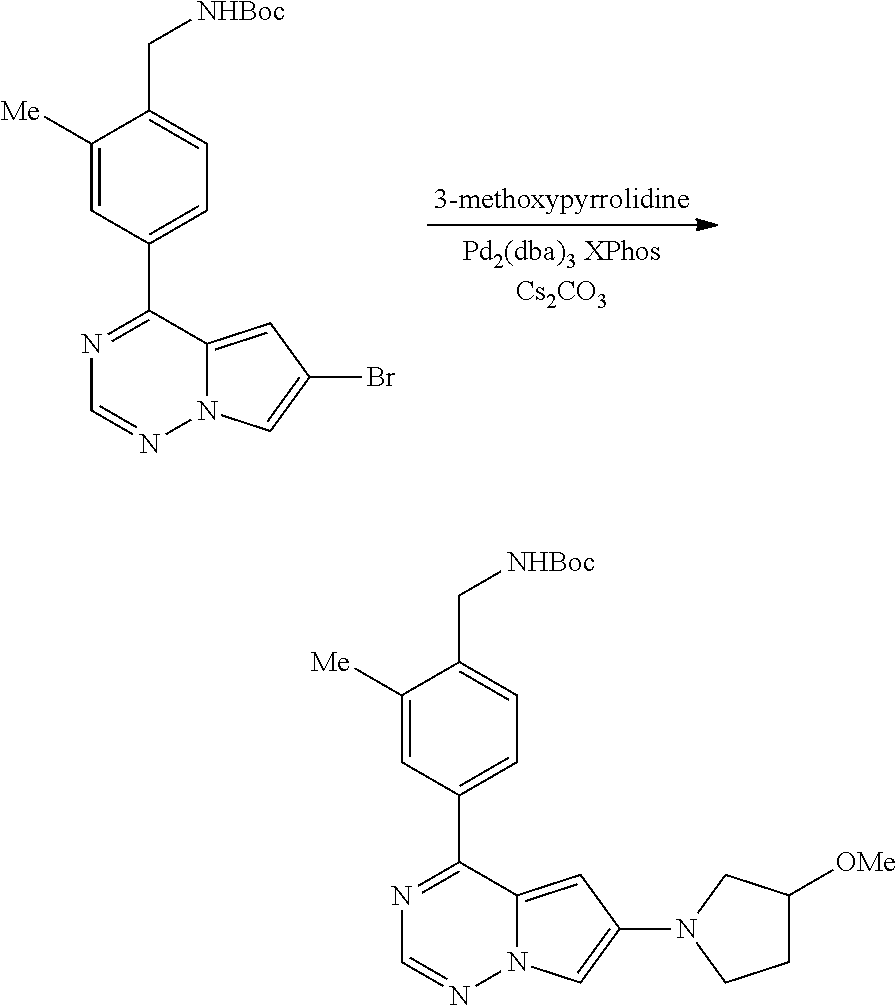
C1([Me])=CC(C2=NC=NN3C2=CC(Br)=C3)=CC=C1C[NHBoc].C1([Me])=CC(C2=NC=NN3C2=CC(N2CCC([OMe])C2)=C3)=CC=C1C[NHBoc]
